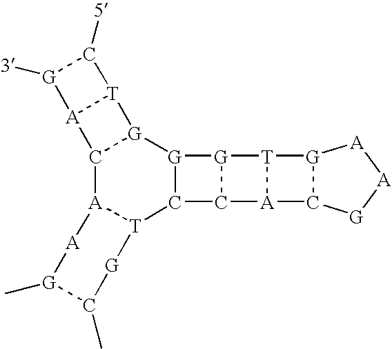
C12[A]3[T](C4[G]([G]1[T]1[A]2[G]([3])C1[5])[G]1C4[A]2[T]1[G]1C2[G][A][A]1)[G]C(C)[G](C)[A]3
